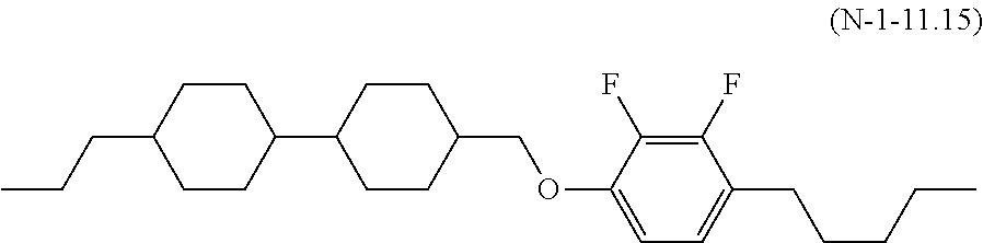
C1(C2CCC(COC3=CC=C(CCCCC)C(F)=C3F)CC2)CCC(CCC)CC1
